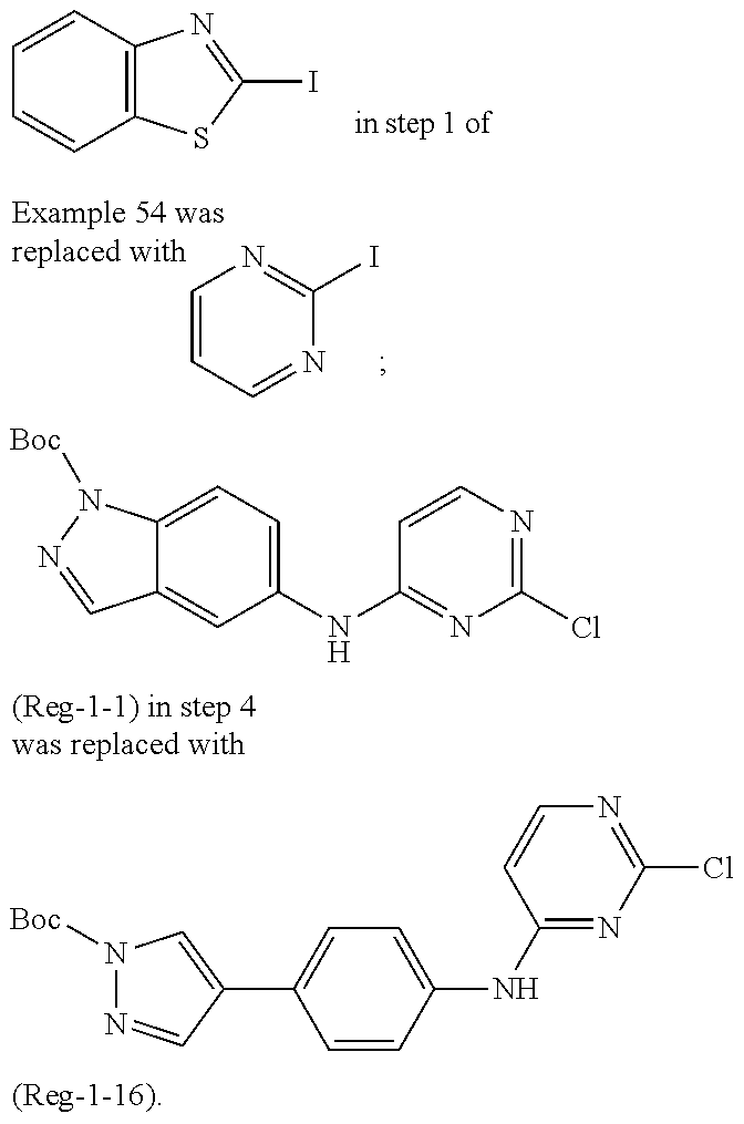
C1=CC2=C(C=C1)N=C(I)S2.C1=CC=NC(I)=N1.C12=CC=C(NC3=NC(Cl)=NC=C3)C=C1C=NN2[Boc].N1([Boc])N=CC(C2=CC=C(NC3=NC(Cl)=NC=C3)C=C2)=C1
